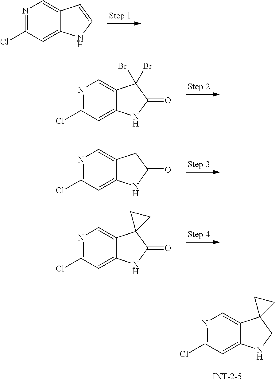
N1=C(Cl)C=C2C(=C1)C=CN2.N1=C(Cl)C=C2C(=C1)C(Br)(Br)C(=O)N2.N1=C(Cl)C=C2C(=C1)CC(=O)N2.N1=C(Cl)C=C2C(=C1)C1(C(=O)N2)CC1.N1=C(Cl)C=C2C(=C1)C1(CN2)CC1
